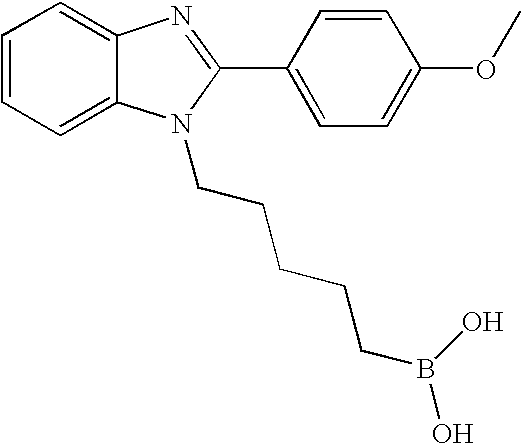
C1=CC=C2C(=C1)N=C(C1=CC=C(OC)C=C1)N2CCCCCB(O)O
